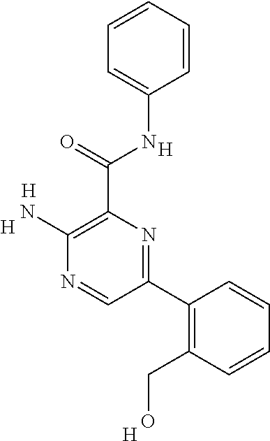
[H].[H].C1(N)=C(C(NC2=CC=CC=C2)=O)N=C(C2=C(CO)C=CC=C2)C=N1.[H].[H]
